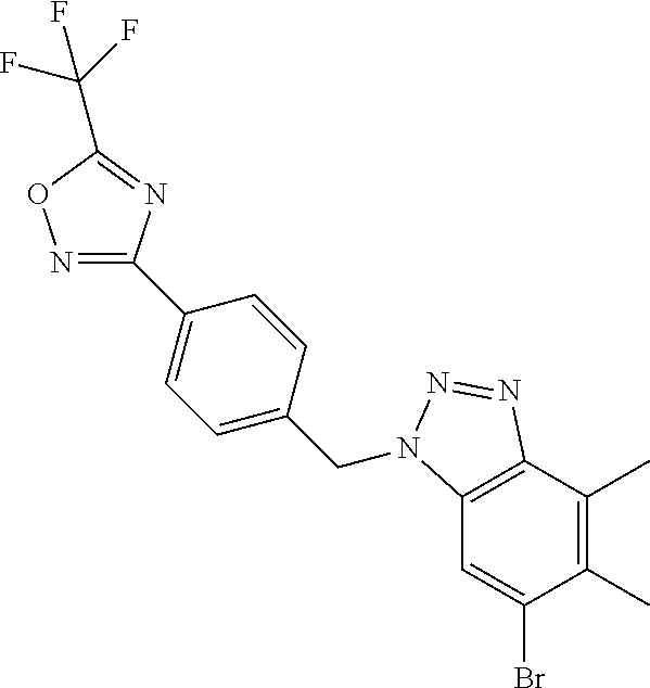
N1=C(C2=CC=C(CN3C4=C(C(C)=C(C)C(Br)=C4)N=N3)C=C2)N=C(C(F)(F)F)O1
